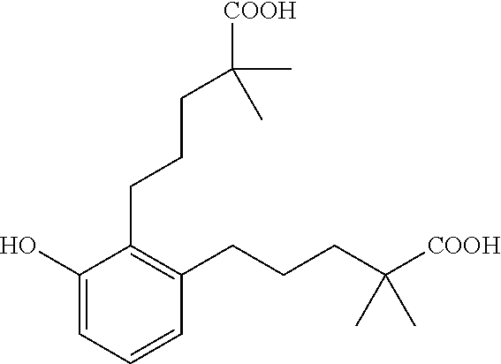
C1(CCCC([COOH])(C)C)=C(CCCC([COOH])(C)C)C=CC=C1O
